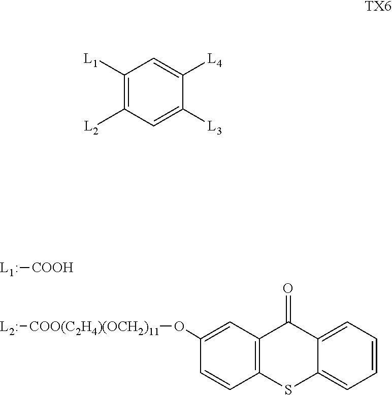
[L1:][COOH].[L2:][COO(C2H4)(OCH2)11]OC1=CC2=C(C=C1)SC1=CC=CC=C1C2=O.C1([L1])=C([L2])C=C([L3])C([L4])=C1.[TX6]
